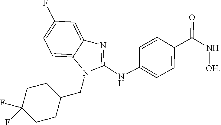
C1CC(CN2C(NC3=CC=C(C(N[OH])=O)C=C3)=NC3=CC(F)=CC=C23)CCC1(F)F
